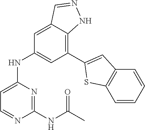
C1=C2C(=C(C3=CC4=C(C=CC=C4)S3)C=C1NC1=CC=NC(NC(C)=O)=N1)NN=C2
